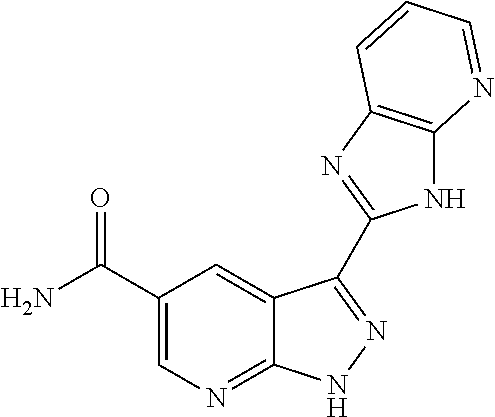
C(C1=CN=C2C(=C1)C(C1=NC3=C(N1)N=CC=C3)=NN2)(N)=O
